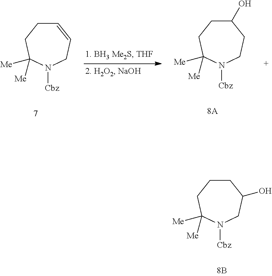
C1=CCN([Cbz])C([Me])([Me])CC1.C1(O)CCC([Me])([Me])N([Cbz])CC1.C1CCC([Me])([Me])N([Cbz])CC1O
